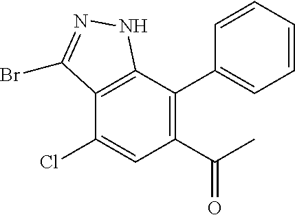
C12=C(C(Cl)=CC(C(C)=O)=C1C1=CC=CC=C1)C(Br)=NN2
